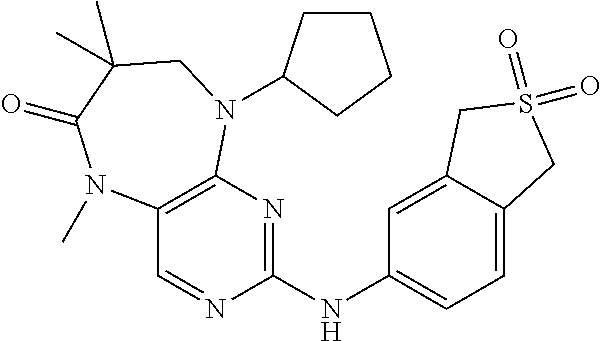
C12=CC=C(NC3=NC4=C(C=N3)N(C)C(=O)C(C)(C)CN4C3CCCC3)C=C1CS(=O)(=O)C2
